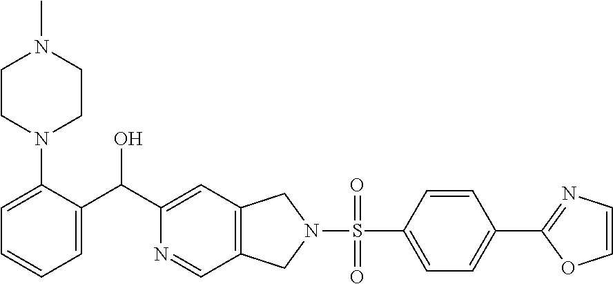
C1(N2CCN(C)CC2)=CC=CC=C1C(C1=CC2=C(C=N1)CN(S(=O)(C1=CC=C(C3=NC=CO3)C=C1)=O)C2)O
